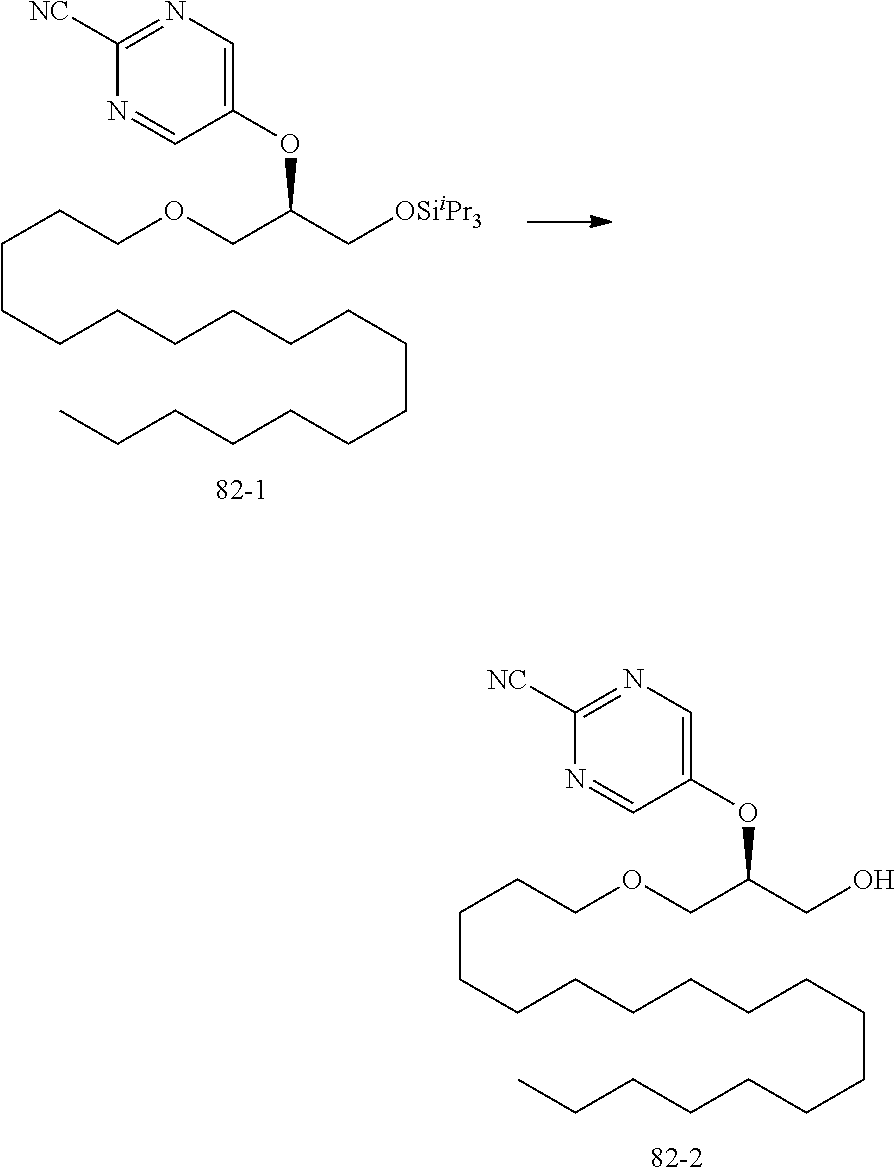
C(CCCCCCCCCCCCC)CCCCOCC(OC1=CN=C([NC])N=C1)CO.C(CCCCCCCCCCCCC)CCCCOCC(OC1=CN=C([NC])N=C1)C[OSiiPr3]
